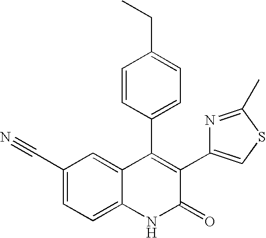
C1(C#N)=CC=C2C(=C1)C(C1=CC=C(CC)C=C1)=C(C1=CSC(C)=N1)C(=O)N2
